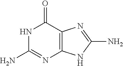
N1C(N)=NC2=C(C1=O)N=C(N)N2
